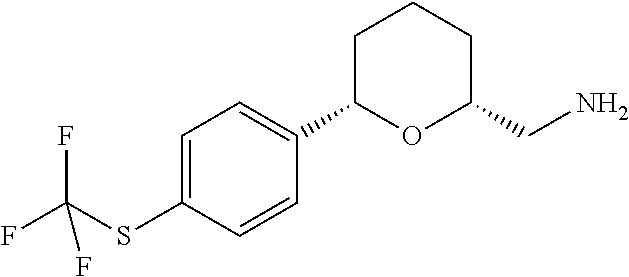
C1=C(SC(F)(F)F)C=CC(C2OC(CN)CCC2)=C1
